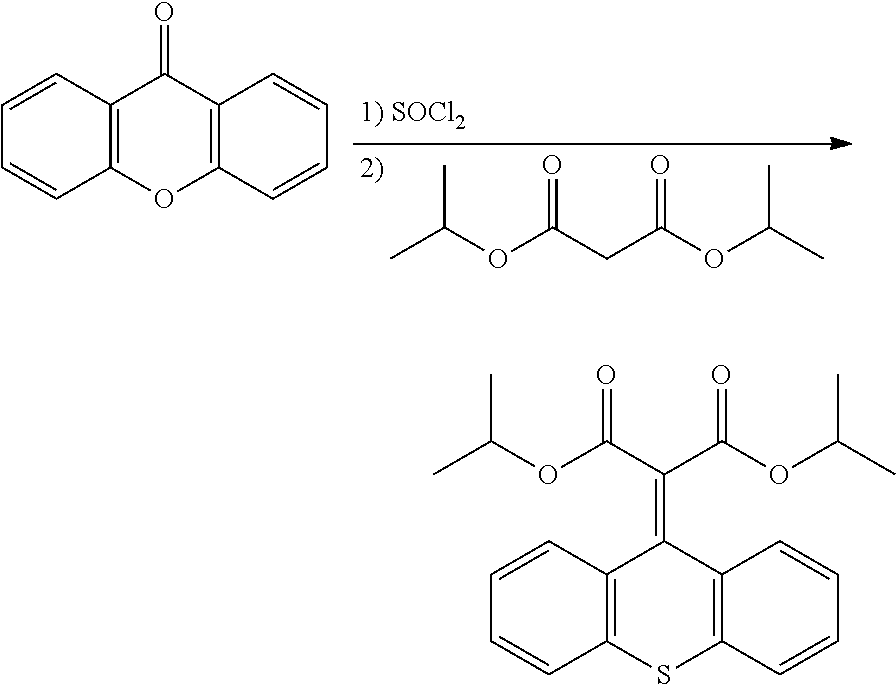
CC(OC(CC(OC(C)C)=O)=O)C.C1=CC2=C(C=C1)OC1=C(C2=O)C=CC=C1.C1=CC2=C(C=C1)SC1=C(C2=C(C(OC(C)C)=O)C(OC(C)C)=O)C=CC=C1
